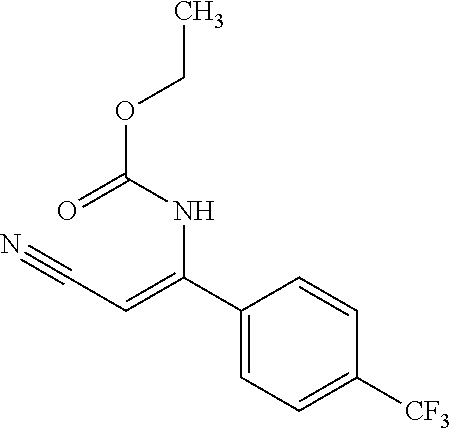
C1(C(=CC#N)NC(=O)OCC)=CC=C([CF3])C=C1
